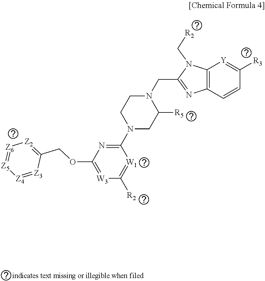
[W3]1=C(OCC2=[Z2][Z6]=[Z5][Z4]=[Z3]2)N=C(N2CC([R5])N(CC3=NC4=C([Y]=C([R3])C=C4)N3C[R2])CC2)[W1]=C1[R2]
